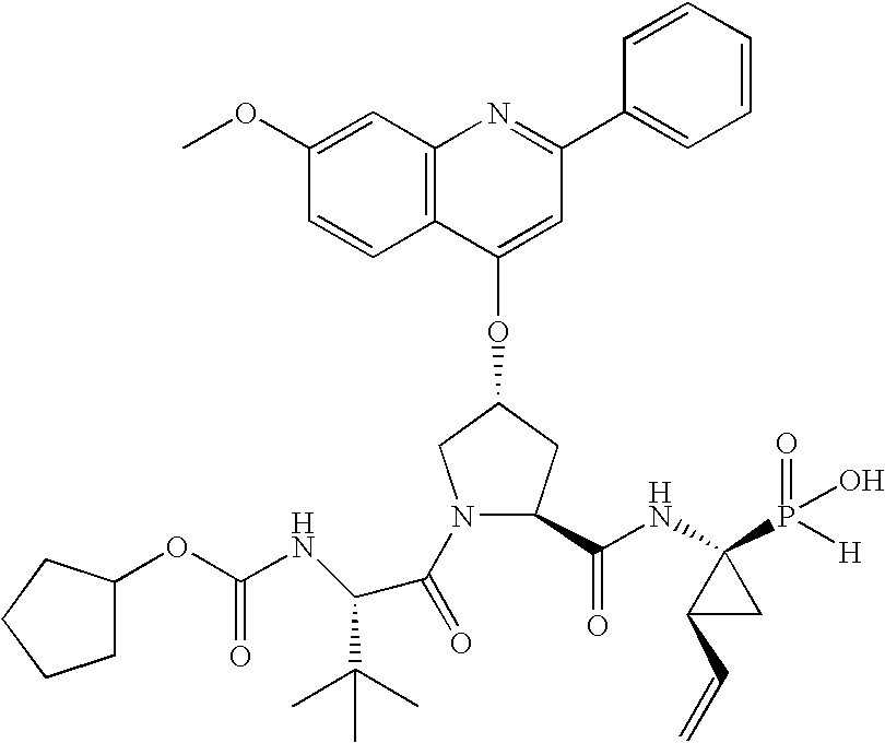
C12=C(C=C(OC)C=C1)N=C(C1=CC=CC=C1)C=C2OC1CN(C(=O)C(NC(OC2CCCC2)=O)C(C)(C)C)C(C(NC2(P(=O)(O)[H])C(C=C)C2)=O)C1
